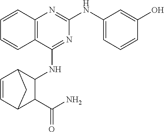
C1=CC2=C(C=C1)C(NC1C3C=CC(C1C(N)=O)C3)=NC(NC1=CC=CC(O)=C1)=N2
